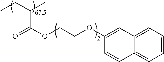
O=C(OCCOC1=CC2=CC=CC=C2C=C1)C(C)CC
